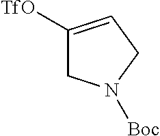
C1([TfO])=CCN([Boc])C1
